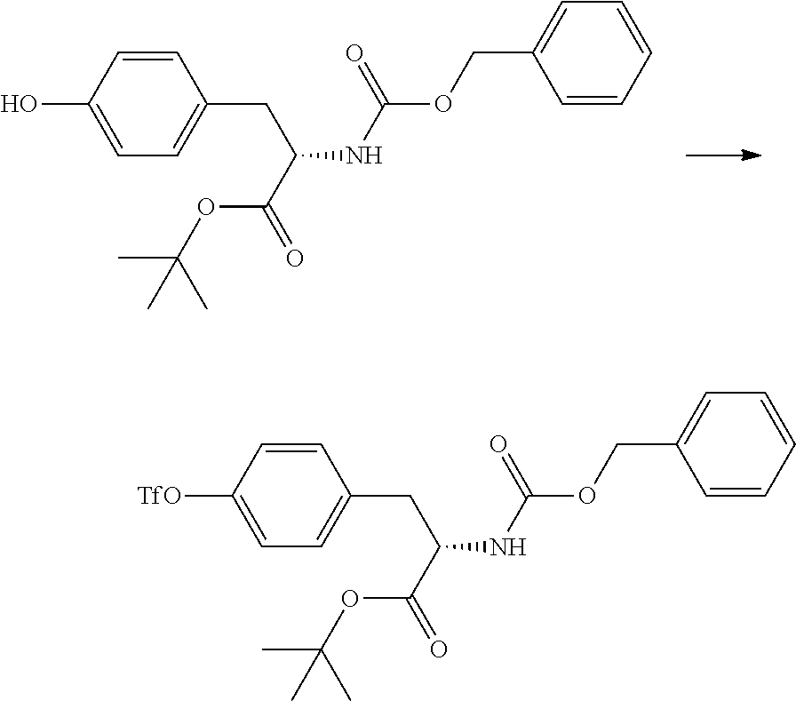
C1=CC(O)=CC=C1CC(NC(=O)OCC1=CC=CC=C1)C(OC(C)(C)C)=O.C1=CC([TfO])=CC=C1CC(NC(=O)OCC1=CC=CC=C1)C(OC(C)(C)C)=O
